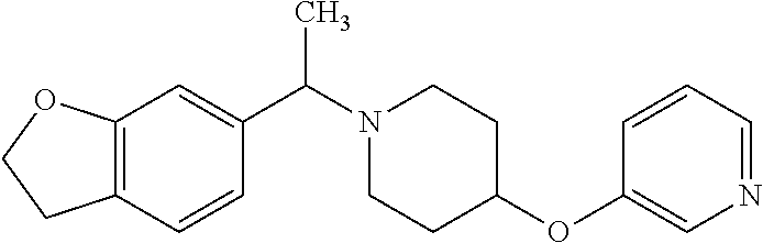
C12=C(C=CC(C(N3CCC(OC4=CN=CC=C4)CC3)C)=C1)CCO2
